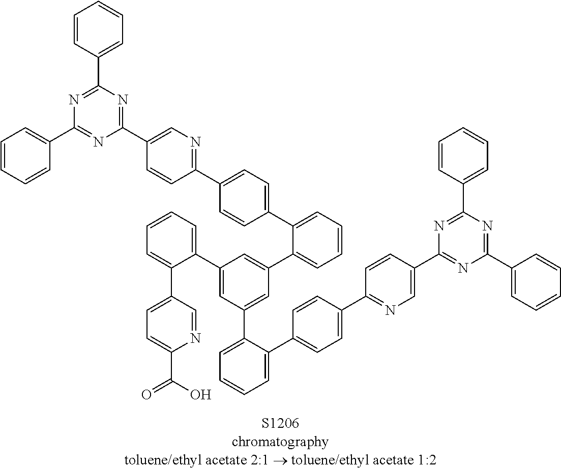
C1=CC=CC(C2=NC(C3=CN=C(C4=CC=C(C5=CC=CC=C5C5=CC(C6=CC=CC=C6C6=CC=C(C(=O)O)N=C6)=CC(C6=CC=CC=C6C6=CC=C(C7=NC=C(C8=NC(C9=CC=CC=C9)=NC(C9=CC=CC=C9)=N8)C=C7)C=C6)=C5)C=C4)C=C3)=NC(C3=CC=CC=C3)=N2)=C1
